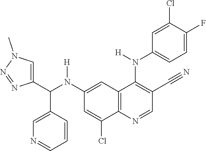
C1(N(C(C2=CN(C)N=N2)C2=CN=CC=C2)[H])=CC2=C(C(Cl)=C1)N=CC(C#N)=C2N(C1=CC=C(F)C(Cl)=C1)[H]
